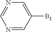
N1=CC([B1])=CN=C1
